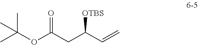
CC(OC(CC(C=C)[OTBS])=O)(C)C
